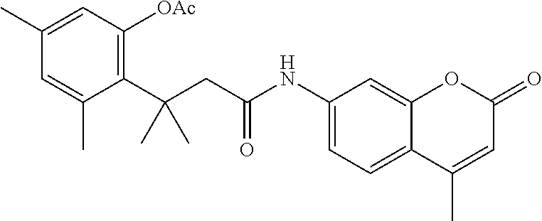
C12=CC(NC(CC(C3=C([OAc])C=C(C)C=C3C)(C)C)=O)=CC=C1C(C)=CC(=O)O2
